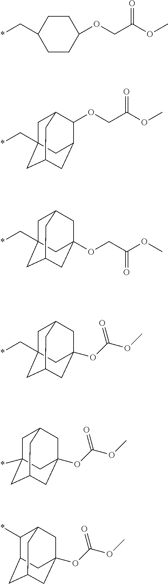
C1(C*)CCC(OCC(OC)=O)CC1.C(*)C12CC3C(OCC(OC)=O)C(CC(C1)C3)C2.C(*)C12CC3CC(OCC(OC)=O)(CC(C1)C3)C2.C(*)C12CC3CC(OC(OC)=O)(CC(C1)C3)C2.C1C2(*)CC3CC(OC(OC)=O)(CC1C3)C2.C1(*)C2CC3CC(OC(OC)=O)(CC1C3)C2
